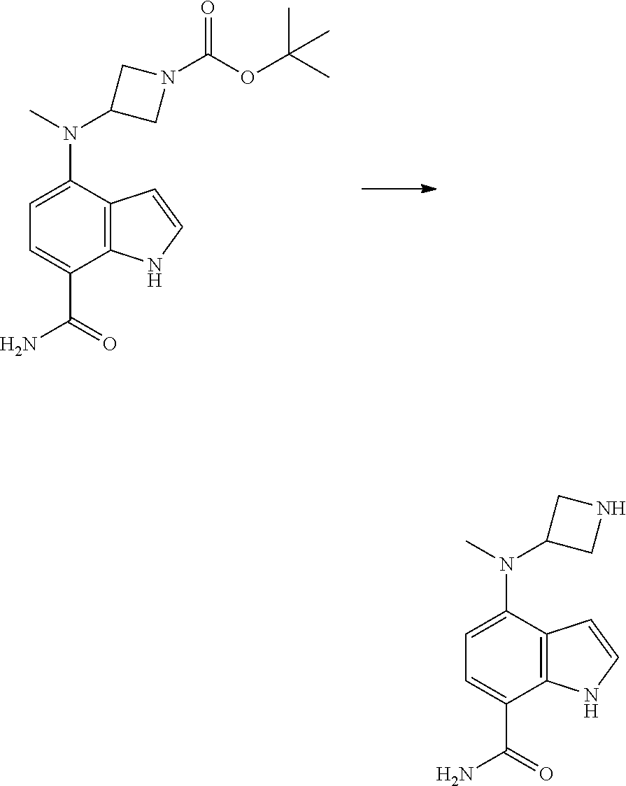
C1(N(C)C2CN(C(OC(C)(C)C)=O)C2)=CC=C(C(=O)N)C2=C1C=CN2.C1(N(C)C2CNC2)=CC=C(C(=O)N)C2=C1C=CN2
